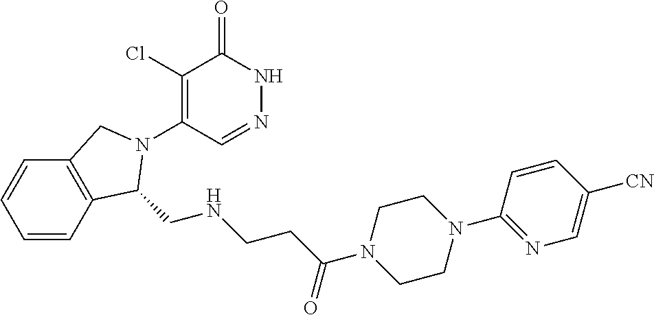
C1(Cl)=C(N2C(CNCCC(=O)N3CCN(C4=NC=C([CN])C=C4)CC3)C3=C(C=CC=C3)C2)C=NNC1=O
